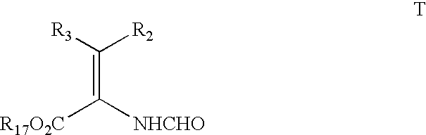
[R3]C([R2])=C([NHCHO])[R17O2C]
